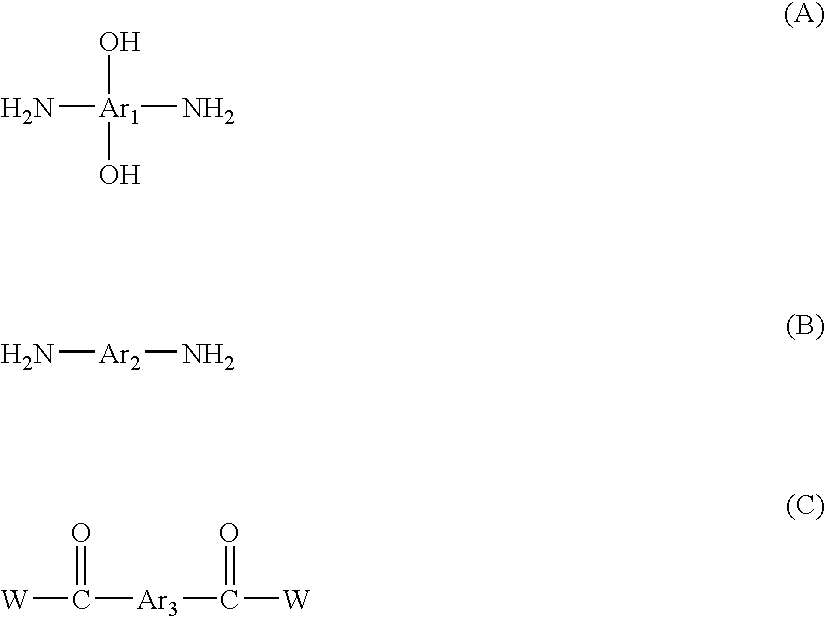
N[Ar1](O)(O)N.N[Ar2]N.[W]C(=O)[Ar3]C(=O)[W]
